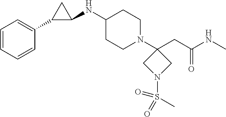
C1=CC=CC(C2C(NC3CCN(C4(CC(NC)=O)CN(S(=O)(=O)C)C4)CC3)C2)=C1
